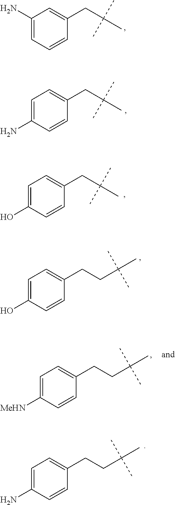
C1=C(N)C=CC(CC(C)(C)C)=C1.C1=C(O)C=CC(CC(C)(C)C)=C1.C1=C(O)C=CC(CCC(C)(C)C)=C1.C1=C(N)C=CC(CCC(C)(C)C)=C1.C1(N)=CC=CC(CC(C)(C)C)=C1.C1=C([MeHN])C=CC(CCC(C)(C)C)=C1
